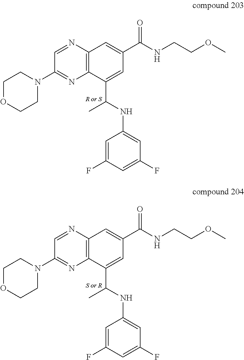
C1=NC2=C(N=C1N1CCOCC1)C(C(NC1=CC(F)=CC(F)=C1)C)=CC(C(NCCOC)=O)=C2.C1=NC2=C(N=C1N1CCOCC1)C(C(NC1=CC(F)=CC(F)=C1)C)=CC(C(NCCOC)=O)=C2
